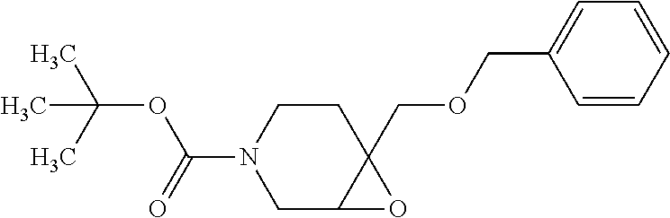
C(C12CCN(C(=O)OC(C)(C)C)CC1O2)OCC1=CC=CC=C1
